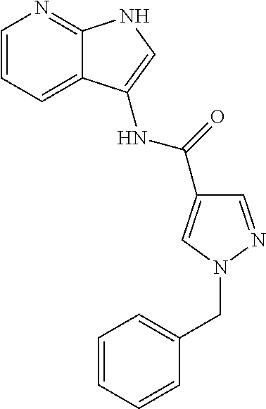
C1=CC=C2C(=N1)NC=C2NC(=O)C1=CN(CC2=CC=CC=C2)N=C1
